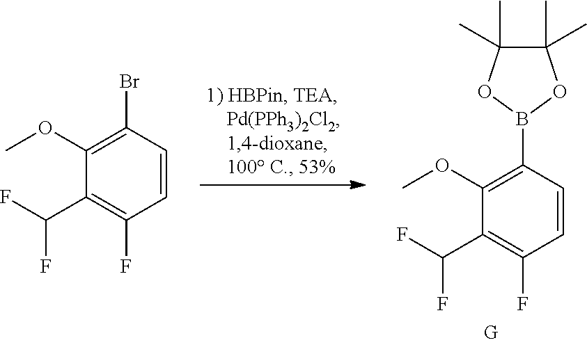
B1(C2=C(OC)C(C(F)F)=C(F)C=C2)OC(C)(C)C(C)(C)O1.COC1=C(Br)C=CC(F)=C1C(F)F
